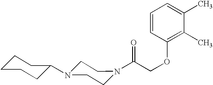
C(COC1=C(C)C(C)=CC=C1)(=O)N1CCN(C2CCCCC2)CC1
